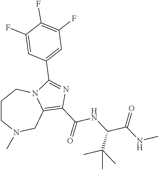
C1CN(C)CC2=C(C(=O)NC(C(NC)=O)C(C)(C)C)N=C(C3=CC(F)=C(F)C(F)=C3)N2C1
